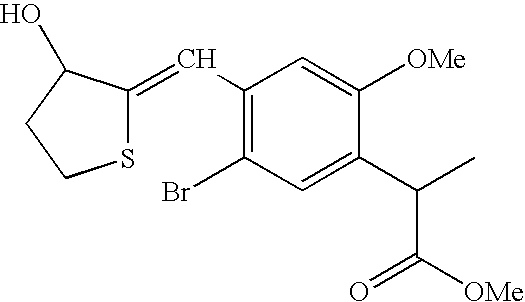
C1(C=C2SCCC2O)=C(Br)C=C(C(C([OMe])=O)C)C([OMe])=C1
